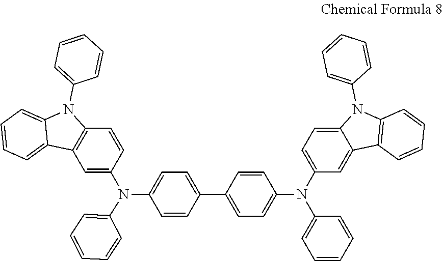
C1=C(N(C2=CC=CC=C2)C2=CC=C(C3=CC=C(N(C4=CC=CC=C4)C4=CC5=C(C=C4)N(C4=CC=CC=C4)C4=CC=CC=C54)C=C3)C=C2)C=C2C(=C1)N(C1=CC=CC=C1)C1=C2C=CC=C1
